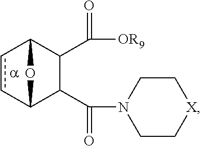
c1cC2C(C(=O)N3CC[X]CC3)C(C(=O)[OR9])C1O2
